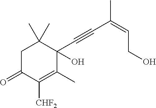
C1C(=O)C([CHF2])=C(C)C(O)(C#CC(=CCO)C)C1(C)C
